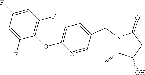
N1(CC2=CC=C(OC3=C(F)C=C(F)C=C3F)N=C2)C(C)C(O)CC1=O
